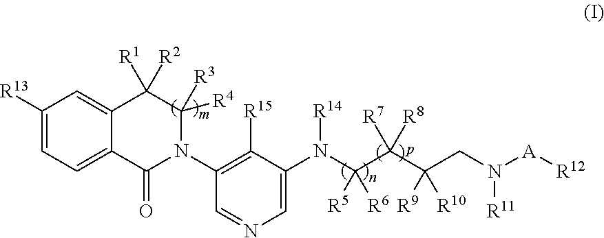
C1([R13])=CC=C2C(=C1)C([R1])([R2])C([R4])([R3])N(C1=C([R15])C(N(C(C(C(CN([A][R12])[R11])([R9])[R10])([R7])[R8])([R5])[R6])[R14])=CN=C1)C2=O
